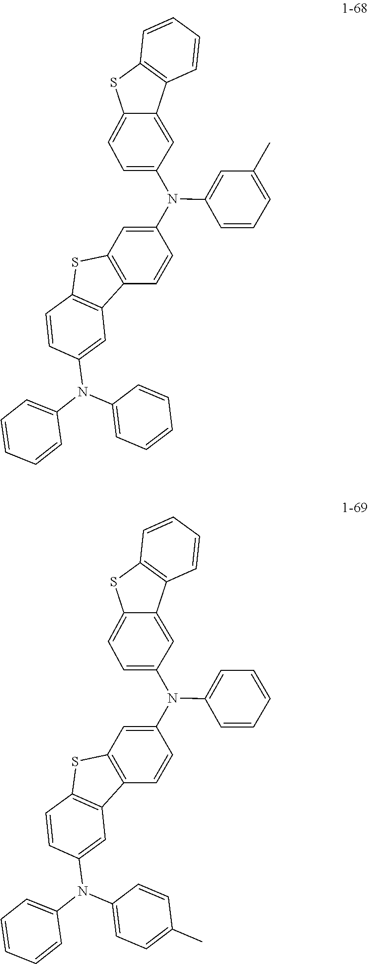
C1(N(C2=CC=C3C(=C2)C2=C(S3)C=CC=C2)C2=CC(C)=CC=C2)=CC2=C(C=C1)C1=C(S2)C=CC(N(C2=CC=CC=C2)C2=CC=CC=C2)=C1.C1(N(C2=CC=C3C(=C2)C2=C(S3)C=CC=C2)C2=CC=CC=C2)=CC2=C(C=C1)C1=C(S2)C=CC(N(C2=CC=CC=C2)C2=CC=C(C)C=C2)=C1
